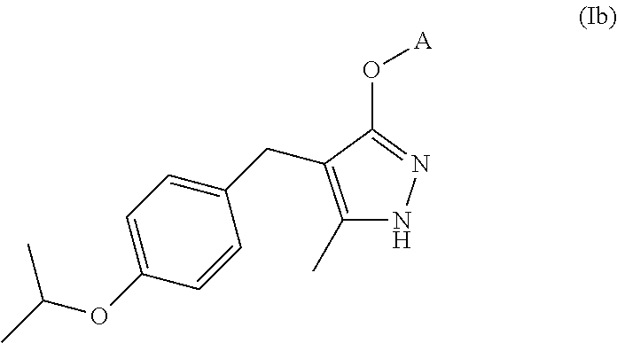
C1(C)=C(CC2=CC=C(OC(C)C)C=C2)C(O[A])=NN1
